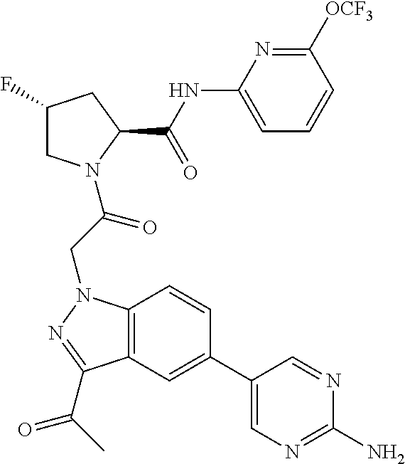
C1(NC(C2CC(F)CN2C(CN2C3=C(C(C(C)=O)=N2)C=C(C2=CN=C(N)N=C2)C=C3)=O)=O)=CC=CC([OCF3])=N1
